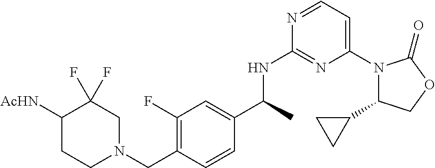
C1(C2CC2)N(C2=CC=NC(NC(C3=CC(F)=C(CN4CC(F)(F)C([AcHN])CC4)C=C3)C)=N2)C(=O)OC1
